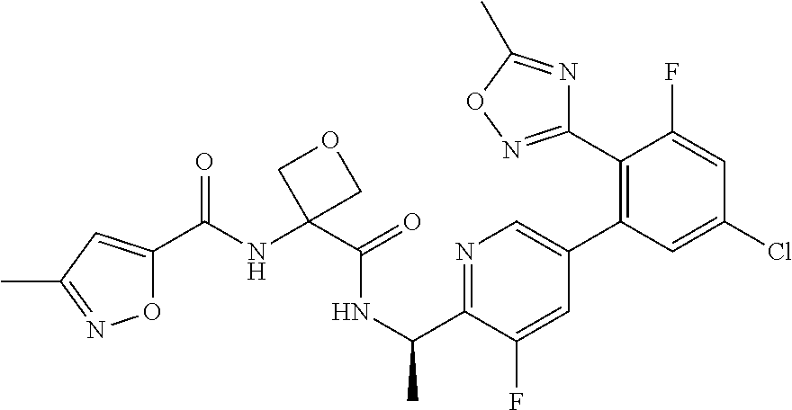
C(NC1(C(=O)NC(C)C2=NC=C(C3=C(C4=NOC(C)=N4)C(F)=CC(Cl)=C3)C=C2F)COC1)(C1=CC(C)=NO1)=O
